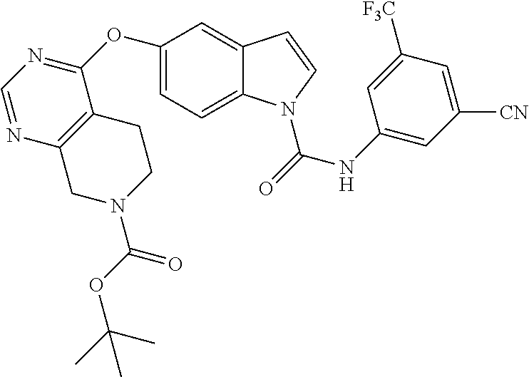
C1=NC2=C(C(OC3=CC=C4C(=C3)C=CN4C(=O)NC3=CC([CN])=CC([F3C])=C3)=N1)CCN(C(OC(C)(C)C)=O)C2
